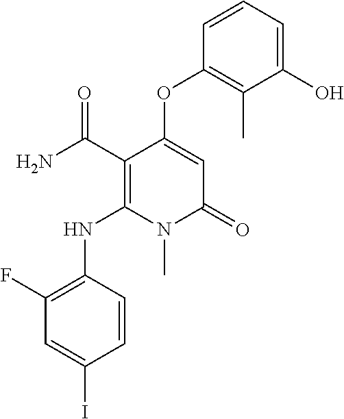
C1(F)=C(NC2=C(C(N)=O)C(OC3=C(C)C(O)=CC=C3)=CC(=O)N2C)C=CC(I)=C1
